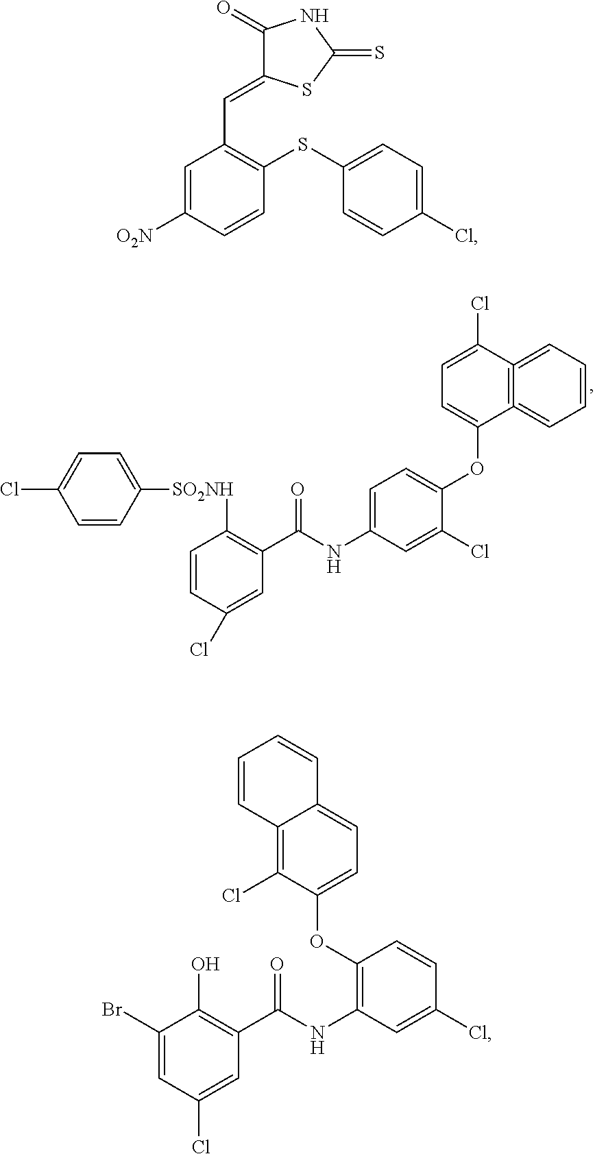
C12=C(=CC=CC=1)C(OC1=CC=C(NC(C3=C([SO2NH]C4=CC=C(Cl)C=C4)C=CC(Cl)=C3)=O)C=C1Cl)=CC=C2Cl.C1(=O)C(=CC2=C(SC3=CC=C(Cl)C=C3)C=CC([O2N])=C2)SC(=S)N1.C12=C(Cl)C(OC3=C(NC(C4=C(O)C(Br)=CC(Cl)=C4)=O)C=C(Cl)C=C3)=CC=C1C=CC=C2
